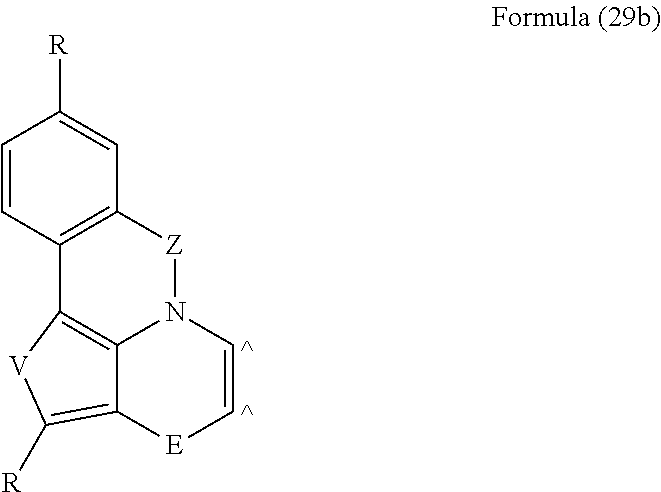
C12=C([Z]N3C4=C1[V]C([R])=C4[E]C=C3)C=C([R])C=C2
